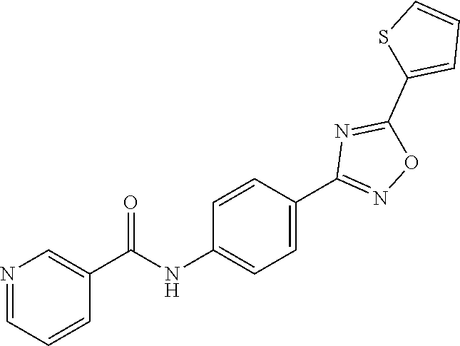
N1=CC=CC(C(NC2=CC=C(C3=NOC(C4=CC=CS4)=N3)C=C2)=O)=C1
